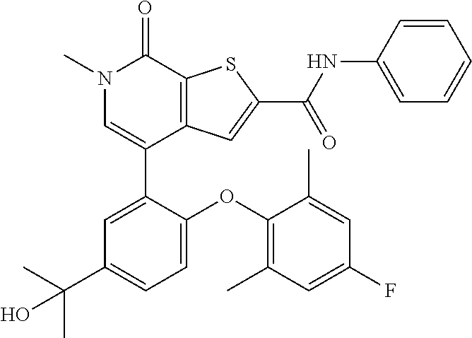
C1(C2=CC(C(C)(C)O)=CC=C2OC2=C(C)C=C(F)C=C2C)=CN(C)C(=O)C2=C1C=C(C(NC1=CC=CC=C1)=O)S2
